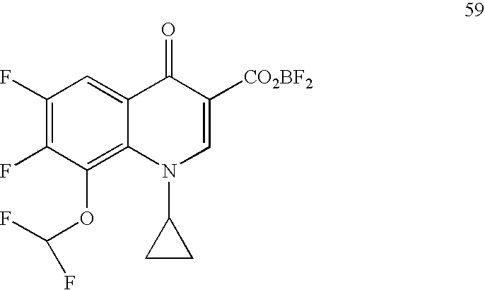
C12=CC(F)=C(F)C(OC(F)F)=C1N(C1CC1)C=C([CO2BF2])C2=O
